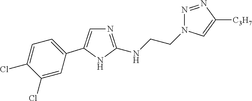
N1=C(NCCN2N=NC([C3H7])=C2)NC(C2=CC=C(Cl)C(Cl)=C2)=C1
